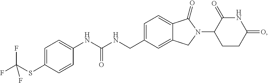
C1=C(CNC(NC2=CC=C(SC(F)(F)F)C=C2)=O)C=C2C(=C1)C(=O)N(C1CCC(=O)NC1=O)C2
